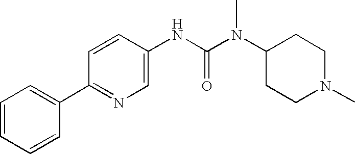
C1=CC=CC(C2=NC=C(NC(N(C3CCN(C)CC3)C)=O)C=C2)=C1
